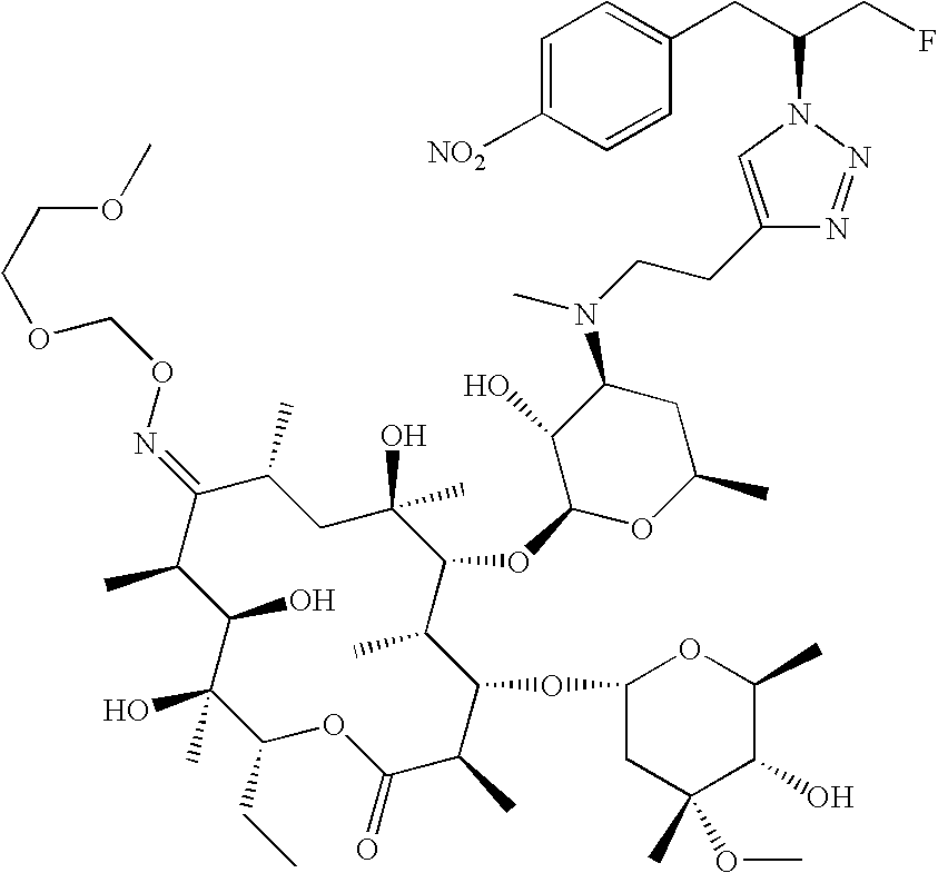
C1(O)C(C)C(=NOCOCCOC)C(C)CC(C)(O)C(OC2OC(C)CC(N(CCC3=CN(C(CC4=CC=C([NO2])C=C4)CF)N=N3)C)C2O)C(C)C(OC2CC(C)(OC)C(O)C(C)O2)C(C)C(=O)OC(CC)C1(O)C
